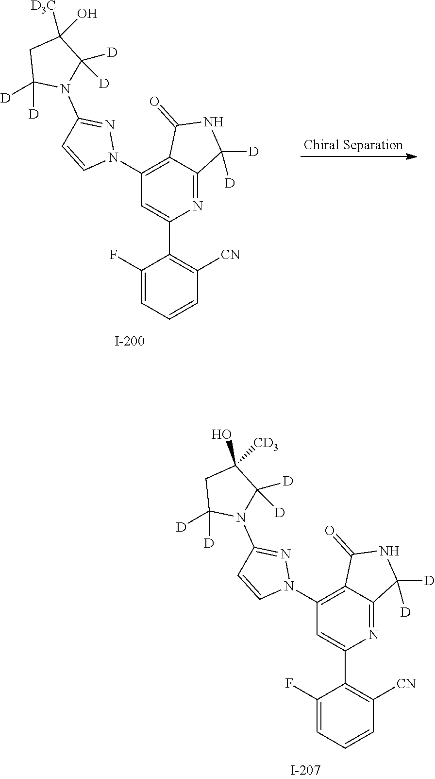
C1(F)=CC=CC([CN])=C1C1=CC(N2N=C(N3C([D])([D])C([D3C])(O)CC3([D])[D])C=C2)=C2C(=N1)C([D])([D])NC2=O.C1(F)=CC=CC([CN])=C1C1=CC(N2N=C(N3C([D])([D])C(O)([CD3])CC3([D])[D])C=C2)=C2C(=N1)C([D])([D])NC2=O
